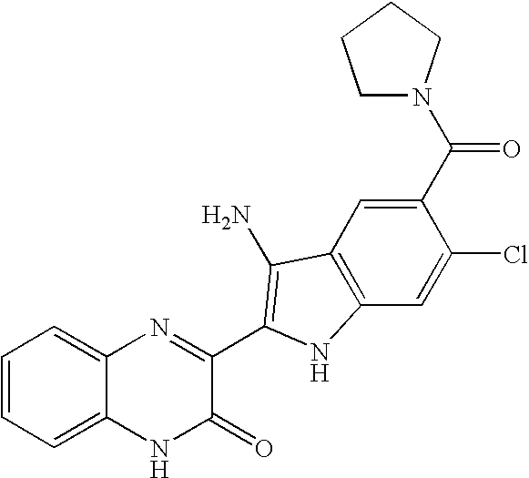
C1=C2C(=CC=C1)N=C(C1=C(N)C3=C(C=C(Cl)C(C(=O)N4CCCC4)=C3)N1)C(=O)N2
